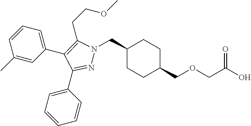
C1(CN2N=C(C3=CC=CC=C3)C(C3=CC=CC(C)=C3)=C2CCOC)CCC(COCC(O)=O)CC1
